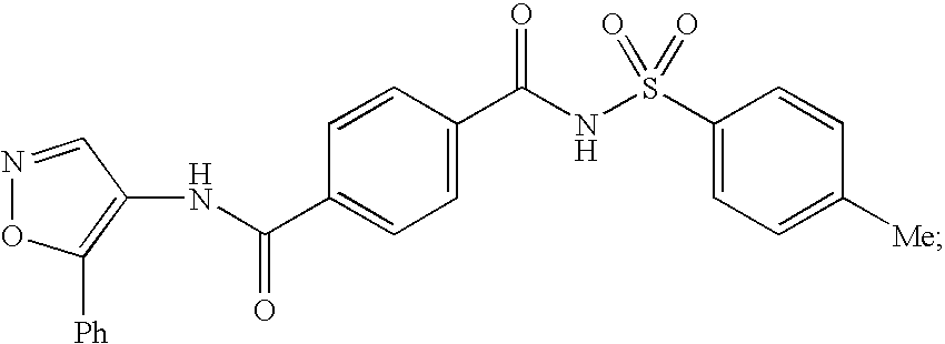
N1=CC(NC(C2=CC=C(C(NS(C3=CC=C([Me])C=C3)(=O)=O)=O)C=C2)=O)=C([Ph])O1
